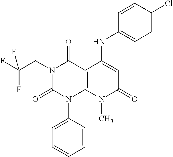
C(C(F)(F)F)N1C(=O)N(C2=CC=CC=C2)C2=C(C1=O)C(NC1=CC=C(Cl)C=C1)=CC(=O)N2C
